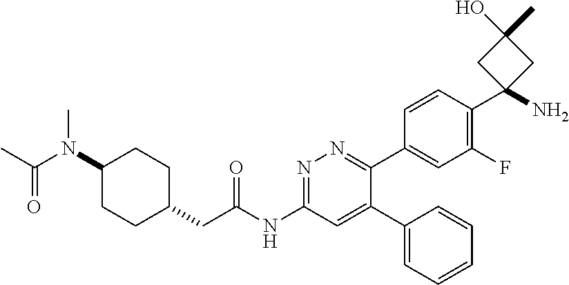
C1(N(C(C)=O)C)CCC(CC(NC2=NN=C(C3=CC(F)=C(C4(N)CC(C)(O)C4)C=C3)C(C3=CC=CC=C3)=C2)=O)CC1
